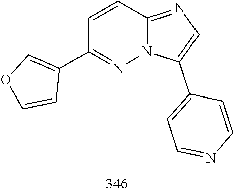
C1(C2=COC=C2)=NN2C(=NC=C2C2=CC=NC=C2)C=C1
